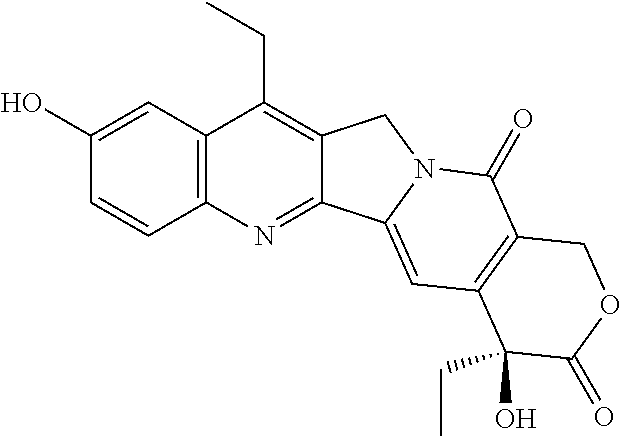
C12=C(C=C(O)C=C1)C(CC)=C1C(=N2)C2=CC3=C(C(=O)N2C1)COC(=O)C3(O)CC
